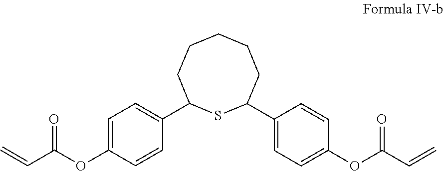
C1CCC(C2=CC=C(OC(C=C)=O)C=C2)SC(C2=CC=C(OC(C=C)=O)C=C2)CC1
